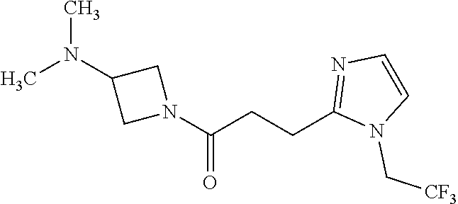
CN(C1CN(C(CCC2=NC=CN2C[CF3])=O)C1)C
